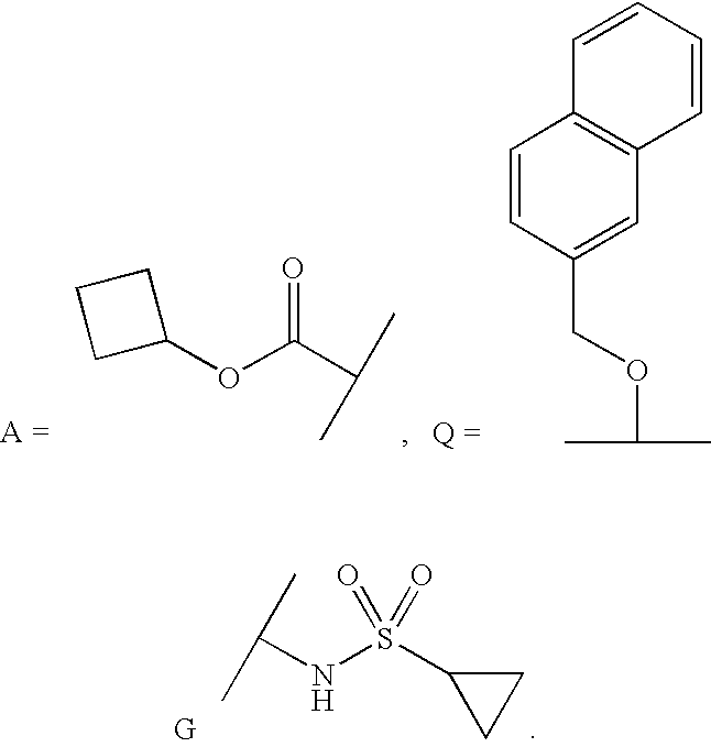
C1=CC(COC(C)C)=CC2=C1C=CC=C2.C1(OC(C(C)C)=O)CCC1.C(NS(C1CC1)(=O)=O)(C)C
